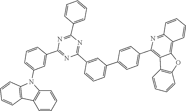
C1=CC=C(C2=NC(C3=CC(N4C5=C(C=CC=C5)C5=C4C=CC=C5)=CC=C3)=NC(C3=CC(C4=CC=C(C5=C6C(=C7C(=N5)C=CC=C7)OC5=C6C=CC=C5)C=C4)=CC=C3)=N2)C=C1
